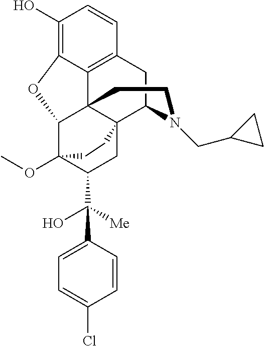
C1(O)=C2C3=C(C=C1)CC1C45C3(C(C(OC)(C(C(C3=CC=C(Cl)C=C3)(O)[Me])C4)CC5)O2)CCN1CC1CC1
